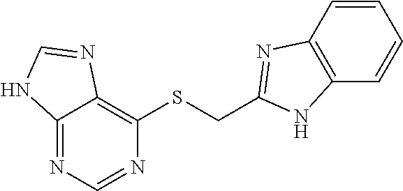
C12=NC=NC(SCC3=NC4=C(N3)C=CC=C4)=C1N=CN2
